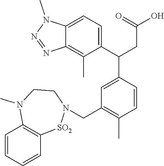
C(C1=C(C)C=CC(C(C2=CC=C3C(=C2C)N=NN3C)CC(=O)O)=C1)N1[SO2]C2=C(C=CC=C2)N(C)CC1
